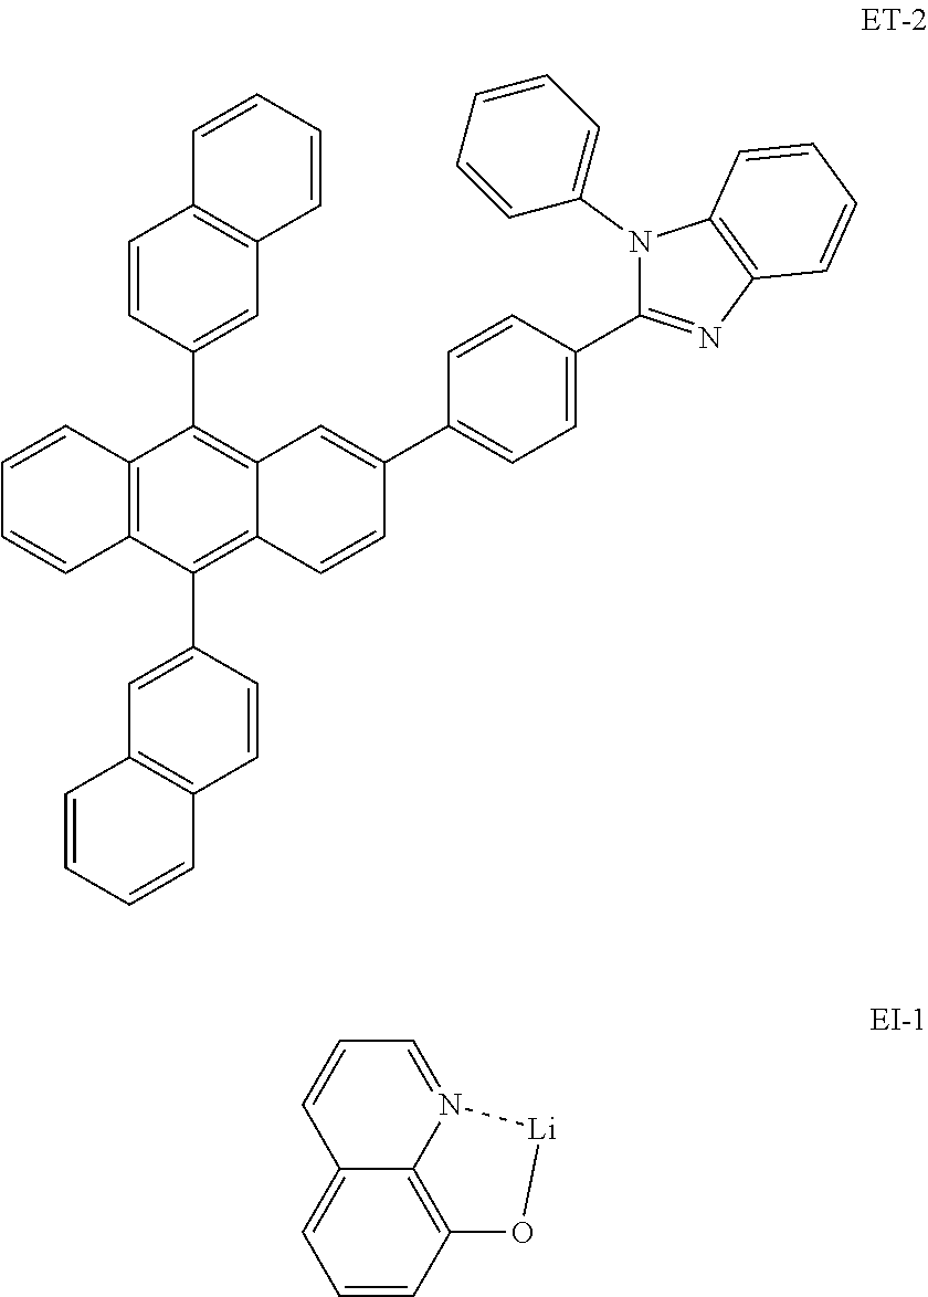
C1=CC2=C(C=C1)C(C1=CC3=C(C=C1)C=CC=C3)=C1C(=C2C2=CC3=C(C=C2)C=CC=C3)C=C(C2=CC=C(C3=NC4=C(N3C3=CC=CC=C3)C=CC=C4)C=C2)C=C1.C1=CC2=C3C(=C1)C=CC=N3[Li]O2
